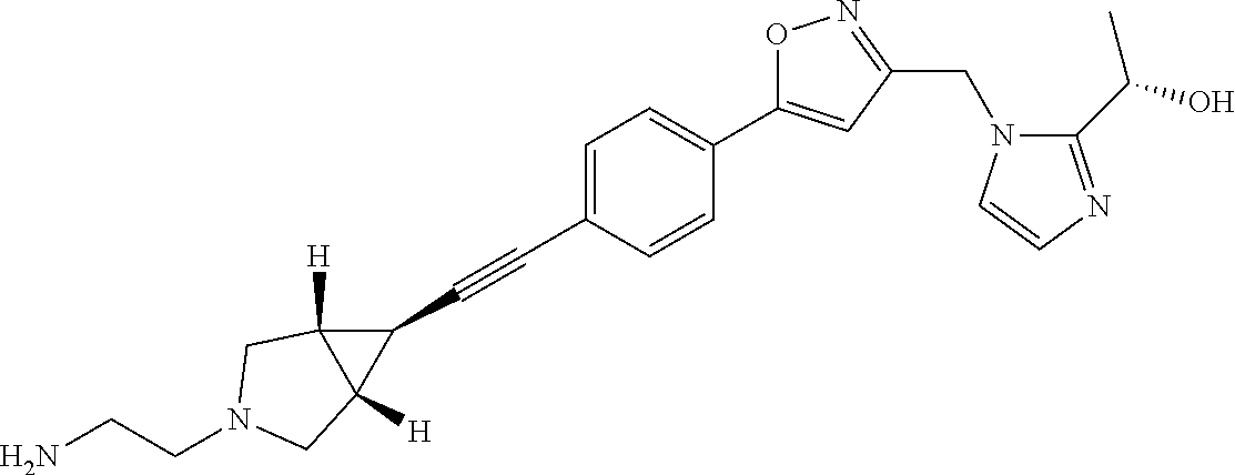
C1=C(C#CC2C3([H])C2([H])CN(CCN)C3)C=CC(C2=CC(CN3C(C(O)C)=NC=C3)=NO2)=C1
